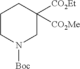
C1CN([Boc])CC([CO2Et])([CO2Me])C1
